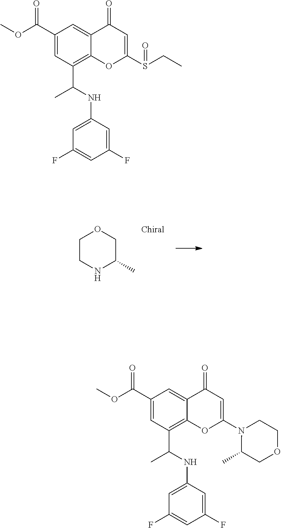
C1CNC(C)CO1.C1=C2C(=C(C(NC3=CC(F)=CC(F)=C3)C)C=C1C(OC)=O)OC(N1CCOCC1C)=CC2=O.C1=C2C(=C(C(NC3=CC(F)=CC(F)=C3)C)C=C1C(OC)=O)OC(S(CC)=O)=CC2=O
